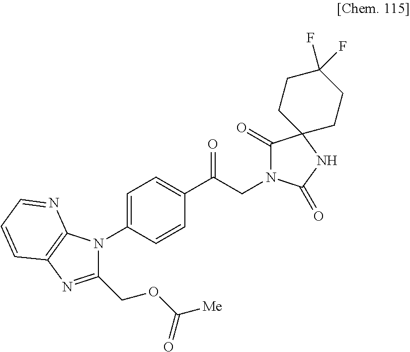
N1(C2=CC=C(C(CN3C(=O)C4(NC3=O)CCC(F)(F)CC4)=O)C=C2)C(COC([Me])=O)=NC2=C1N=CC=C2
